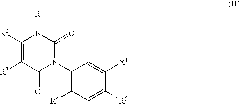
C1(N2C(=O)N([R1])C([R2])=C([R3])C2=O)=C([R4])C=C([R5])C([X1])=C1
